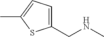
C1(CNC)=CC=C(C)S1
